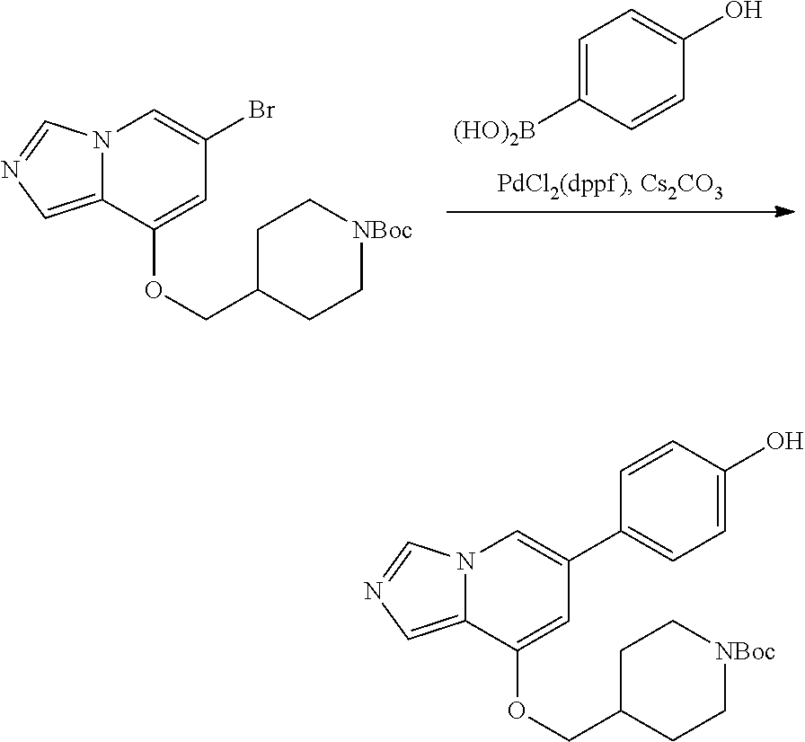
C1=C([(HO)2B])C=CC(O)=C1.N12C(=CN=C1)C(OCC1CC[NBoc]CC1)=CC(Br)=C2.N12C(=CN=C1)C(OCC1CC[NBoc]CC1)=CC(C1=CC=C(O)C=C1)=C2
